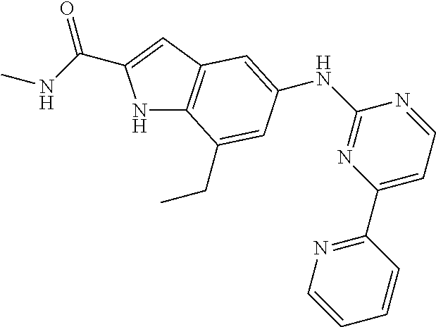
N(C1=NC(C2=NC=CC=C2)=CC=N1)C1=CC2=C(C(CC)=C1)NC(C(NC)=O)=C2
